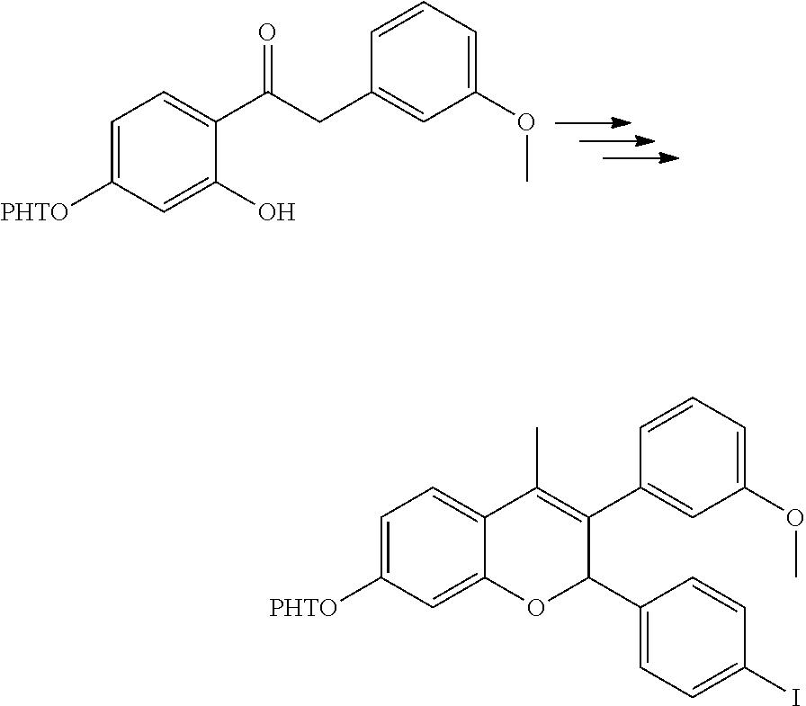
[PHTO]C1=CC=C(C(CC2=CC(OC)=CC=C2)=O)C(O)=C1.[PHTO]C1=CC=C2C(=C1)OC(C1=CC=C(I)C=C1)C(C1=CC(OC)=CC=C1)=C2C
